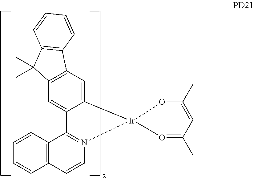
C12=CC3=C(C=C1[Ir]1(N4=C2C2=C(C=C4)C=CC=C2)OC(C)=CC(C)=O1)C1=C(C3(C)C)C=CC=C1
